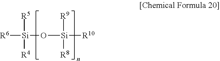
[R6][Si](O[Si]([R10])([R9])[R8])([R5])[R4]
